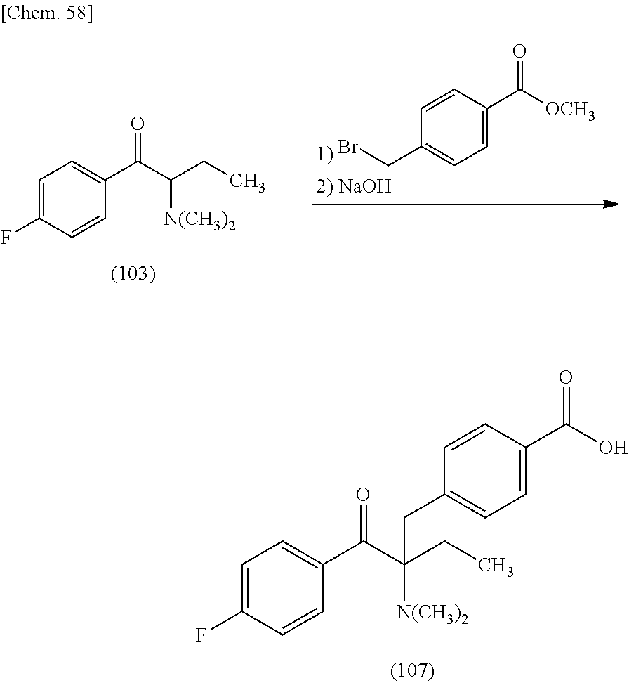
C1(C([OCH3])=O)=CC=C(CBr)C=C1.C1=C(F)C=CC(C(C([N(CH3)2])CC)=O)=C1.C1=C(F)C=CC(C(C([N(CH3)2])(CC)CC2=CC=C(C(O)=O)C=C2)=O)=C1
